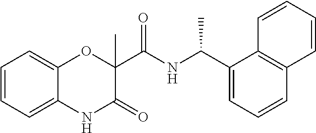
N1C(=O)C(C(NC(C2=CC=CC3=C2C=CC=C3)C)=O)(C)OC2=CC=CC=C12
